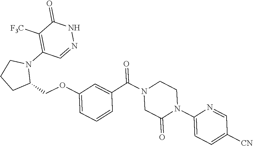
C1CCN(C2=C([F3C])C(=O)NN=C2)C1COC1=CC=CC(C(N2CC(=O)N(C3=CC=C([CN])C=N3)CC2)=O)=C1
